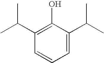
C1=C(C(C)C)C(O)=C(C(C)C)C=C1
